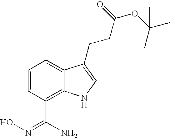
C1=CC(C(=NO)N)=C2C(=C1)C(CCC(=O)OC(C)(C)C)=CN2
